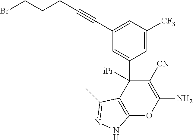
C12=C(C(C3=CC(C#CCCCBr)=CC([CF3])=C3)([iPr])C([CN])=C(N)O1)C(C)=NN2
